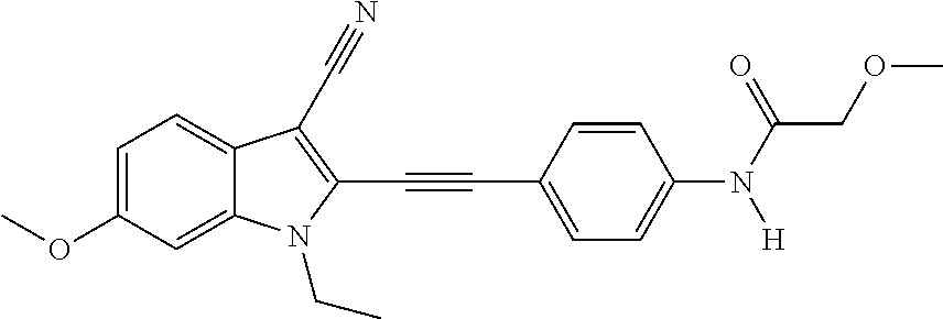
C1=C(OC)C=C2C(=C1)C(C#N)=C(C#CC1=CC=C(N(C(COC)=O)[H])C=C1)N2CC
